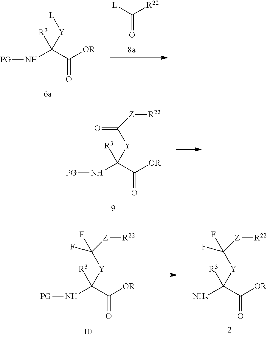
N(C(C([OR])=O)([R3])[Y][L])[PG].C(=O)([L])[R22].N(C(C([OR])=O)([R3])[Y]C([Z][R22])=O)[PG].N(C(C([OR])=O)([R3])[Y]C([Z][R22])(F)F)[PG].NC(C([OR])=O)([R3])[Y]C([Z][R22])(F)F
